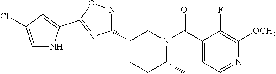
C1(C2=NOC(C3=CC(Cl)=CN3)=N2)CCC(C)N(C(C2=CC=NC([OCH3])=C2F)=O)C1
